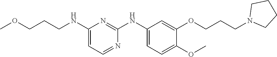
C1(NCCCOC)=CC=NC(NC2=CC=C(OC)C(OCCCN3CCCC3)=C2)=N1
